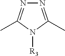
N1=C(C)N([R3])C(C)=N1
